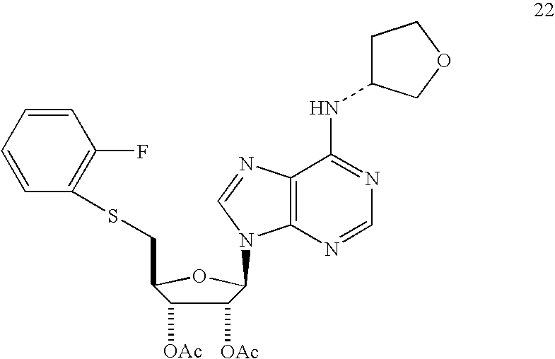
C1([OAc])C([OAc])C(CSC2=C(F)C=CC=C2)OC1N1C2=C(N=C1)C(NC1CCOC1)=NC=N2
